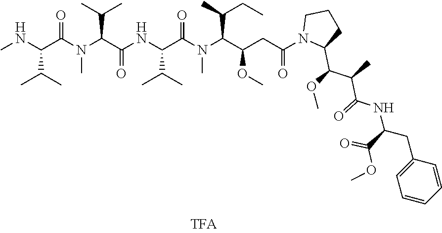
CNC(C(N(C(C(NC(C(N(C(C(CC(N1C(C(OC)C(C)C(=O)NC(C(=O)OC)CC2=CC=CC=C2)CCC1)=O)OC)C(C)CC)C)=O)C(C)C)=O)C(C)C)C)=O)C(C)C
